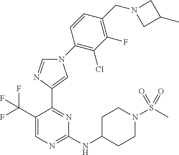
C1=NC(C2=NC(NC3CCN(S(C)(=O)=O)CC3)=NC=C2C(F)(F)F)=CN1C1=C(Cl)C(F)=C(CN2CC(C)C2)C=C1
